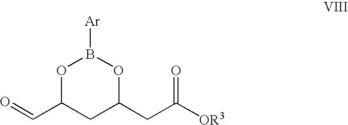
O=CC1CC(CC([OR3])=O)OB([Ar])O1
